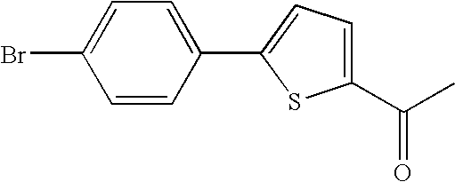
C1(C(C)=O)=CC=C(C2=CC=C(Br)C=C2)S1
